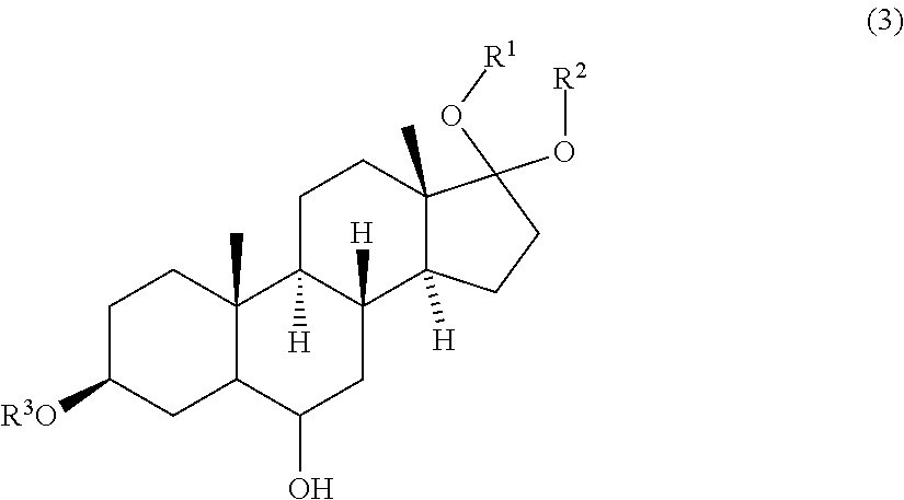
C1C([R3O])CC2C(C)(C1)C1([H])C([H])(C3([H])C(C)(CC1)C(O[R2])(O[R1])CC3)CC2O
